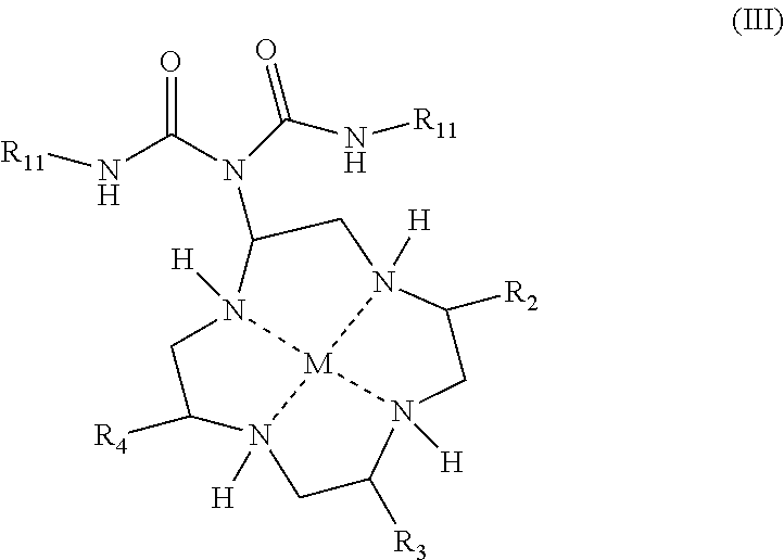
C1C([R4])N2([H])CC([R3])N3([H])CC([R2])N4([H])CC(N(C(=O)N[R11])C(N[R11])=O)N1([H])[M]234
